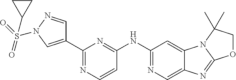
C1(NC2=NC(C3=CN(S(=O)(=O)C4CC4)N=C3)=NC=C2)=NC=C2C(=C1)N1C(=N2)OCC1(C)C
